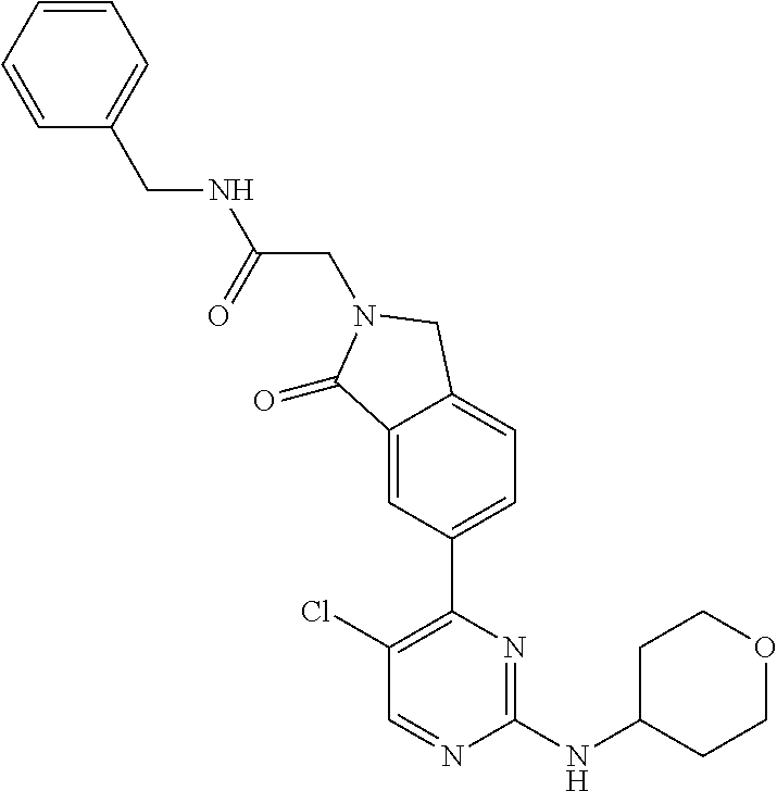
C1CC(NC2=NC(C3=CC=C4C(=C3)C(=O)N(CC(NCC3=CC=CC=C3)=O)C4)=C(Cl)C=N2)CCO1
